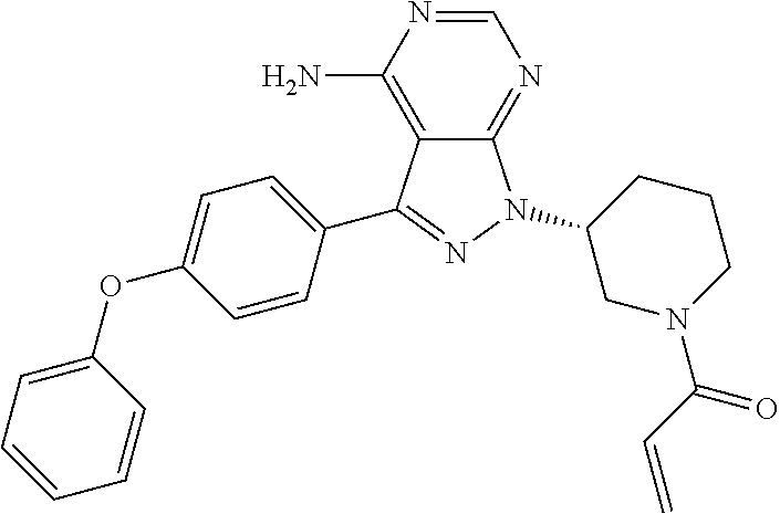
C1=NC(N)=C2C(=N1)N(C1CN(C(C=C)=O)CCC1)N=C2C1=CC=C(OC2=CC=CC=C2)C=C1
